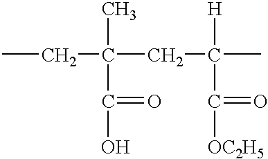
CCC(CC(C)([H])C([OC2H5])=O)(C)C(O)=O
